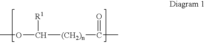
COC([(CH2)n]C(C)=O)[R1]
